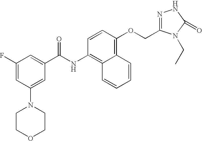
C1(F)=CC(N2CCOCC2)=CC(C(NC2=C3C(=C(OCC4=NNC(=O)N4CC)C=C2)C=CC=C3)=O)=C1
